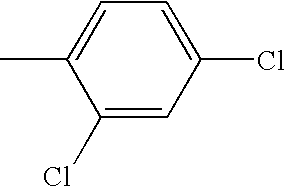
C1(Cl)=CC(Cl)=CC=C1C
